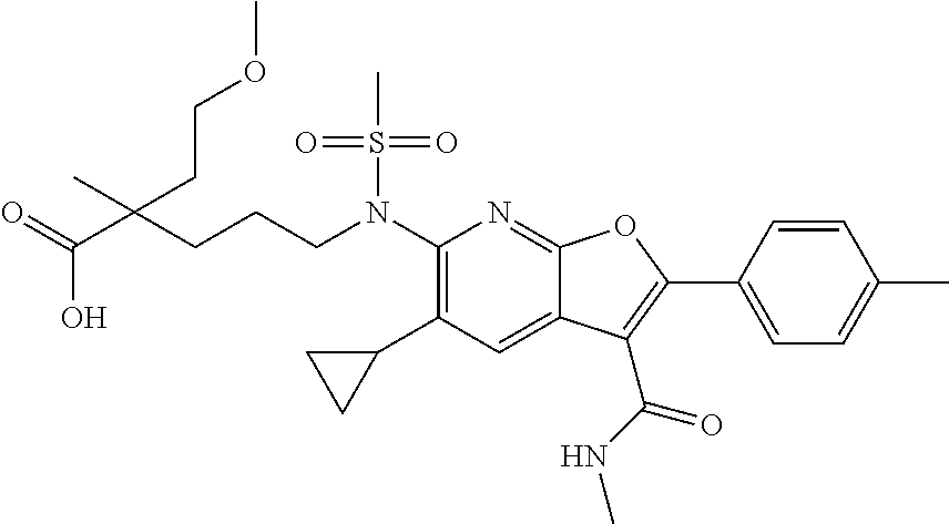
O=C(C(CCCN(C1=C(C2CC2)C=C2C(=N1)OC(C1=CC=C(C)C=C1)=C2C(=O)NC)S(C)(=O)=O)(C)CCOC)O
